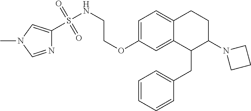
O(C1=CC=C2C(=C1)C(CC1=CC=CC=C1)C(N1CCC1)CC2)CCNS(=O)(=O)C1=CN(C)C=N1
